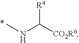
CNC([CO2R6])[R4]
